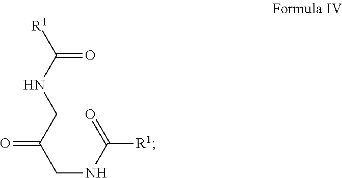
O=C(CNC([R1])=O)CNC([R1])=O
